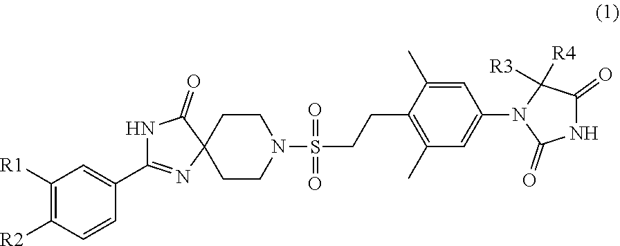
C1([R1])=C([R2])C=CC(C2=NC3(C(=O)N2)CCN(S(CCC2=C(C)C=C(N4C(=O)NC(=O)C4([R4])[R3])C=C2C)(=O)=O)CC3)=C1
